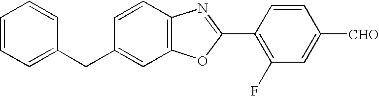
C1=CC=C(CC2=CC3=C(C=C2)N=C(C2=C(F)C=C([CHO])C=C2)O3)C=C1
